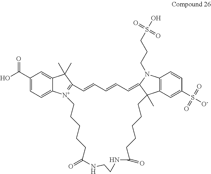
C1=C(C(O)=O)C=C2C(=C1)[N+]1=C(C2(C)C)C=CC=CC=C2C(C)(C3=C(C=CC(S(=O)(=O)[O-])=C3)N2CCCS(O)(=O)=O)CCCCCC(=O)NCCNC(=O)CCCCC1
